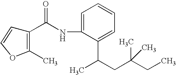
C1(C(NC2=CC=CC=C2C(CC(CC)(C)C)C)=O)=C(C)OC=C1
